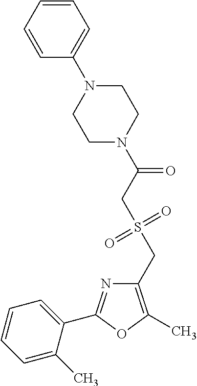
C1(CS(=O)(=O)CC(=O)N2CCN(C3=CC=CC=C3)CC2)=C(C)OC(C2=CC=CC=C2C)=N1
